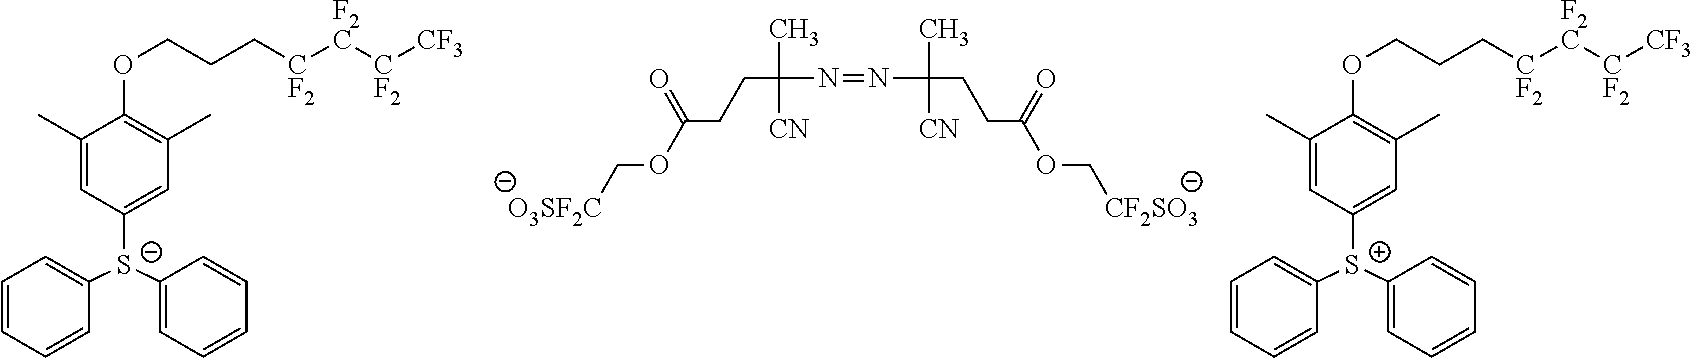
[O3SF2C]COC(CCC(N=NC(C)(CCC(OC[CF2SO3])=O)[CN])(C)[CN])=O.C1=CC=CC([S-](C2=CC(C)=C(OCCC[CF2][F2C][CF2][CF3])C(C)=C2)C2=CC=CC=C2)=C1.C1=CC=CC([S+](C2=CC(C)=C(OCCC[CF2][F2C][CF2][CF3])C(C)=C2)C2=CC=CC=C2)=C1
